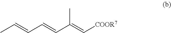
CC=CC=CC(=C[COOR7])C
